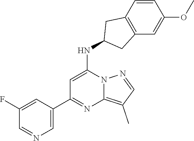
C1=C(C2=NC3=C(C)C=NN3C(NC3CC4=C(C3)C=CC(OC)=C4)=C2)C=C(F)C=N1
